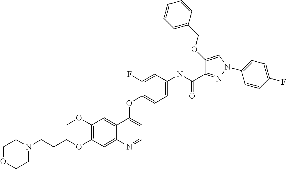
C1(OC)=C(OCCCN2CCOCC2)C=C2C(=C1)C(OC1=CC=C(NC(C3=NN(C4=CC=C(F)C=C4)C=C3OCC3=CC=CC=C3)=O)C=C1F)=CC=N2
